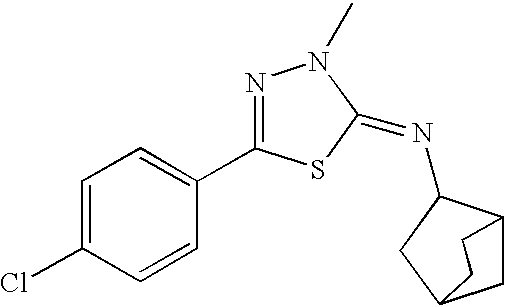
C1=C(Cl)C=CC(C2=NN(C)C(=NC3C4CC(C3)CC4)S2)=C1
